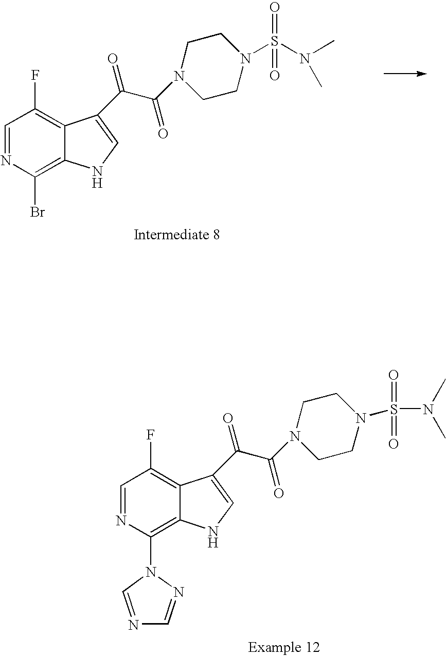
C1=NC(Br)=C2C(=C1F)C(C(=O)C(=O)N1CCN(S(=O)(N(C)C)=O)CC1)=CN2.C1=NC(N2C=NC=N2)=C2C(=C1F)C(C(=O)C(=O)N1CCN(S(=O)(=O)N(C)C)CC1)=CN2
